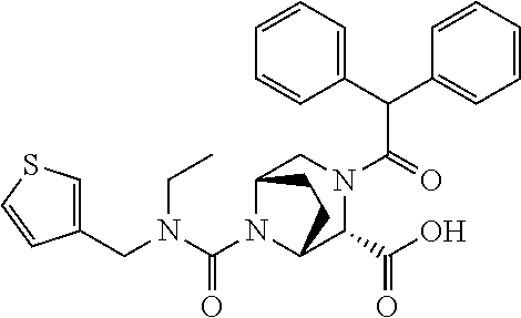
C(N1C2C(C(O)=O)N(C(=O)C(C3=CC=CC=C3)C3=CC=CC=C3)CC1CC2)(N(CC1=CSC=C1)CC)=O
